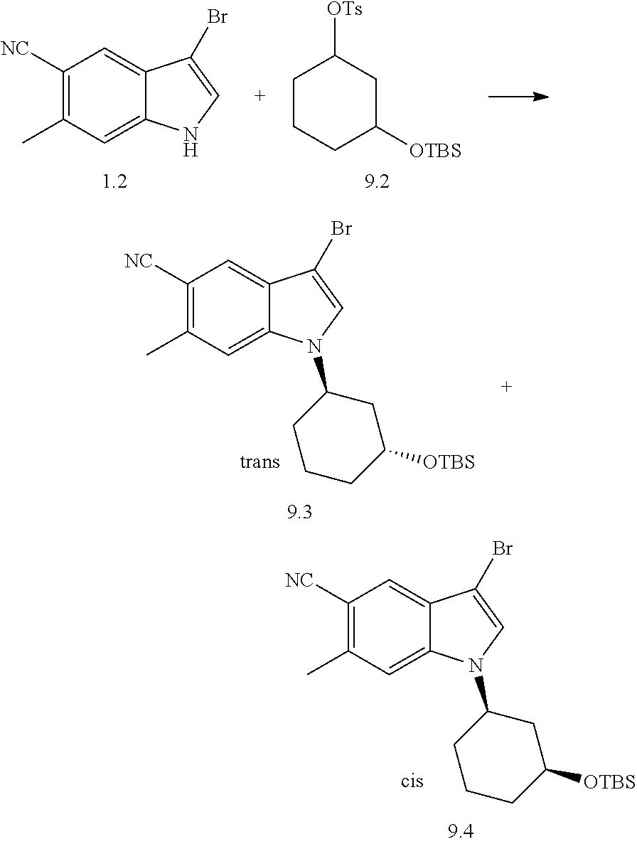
C1([NC])=C(C)C=C2C(=C1)C(Br)=CN2C1CCCC([OTBS])C1.C1([NC])=C(C)C=C2C(=C1)C(Br)=CN2.C1CCC([OTBS])CC1[OTs].C1([NC])=C(C)C=C2C(=C1)C(Br)=CN2C1CCCC([OTBS])C1
